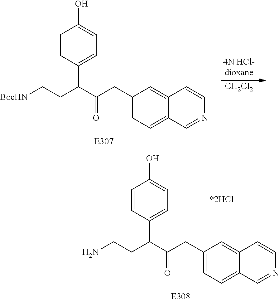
C(CC(C1=CC=C(O)C=C1)C(=O)CC1=CC=C2C(=C1)C=CN=C2)N.C(CC(C1=CC=C(O)C=C1)C(=O)CC1=CC=C2C(=C1)C=CN=C2)[BocHN].[CH2Cl2]
